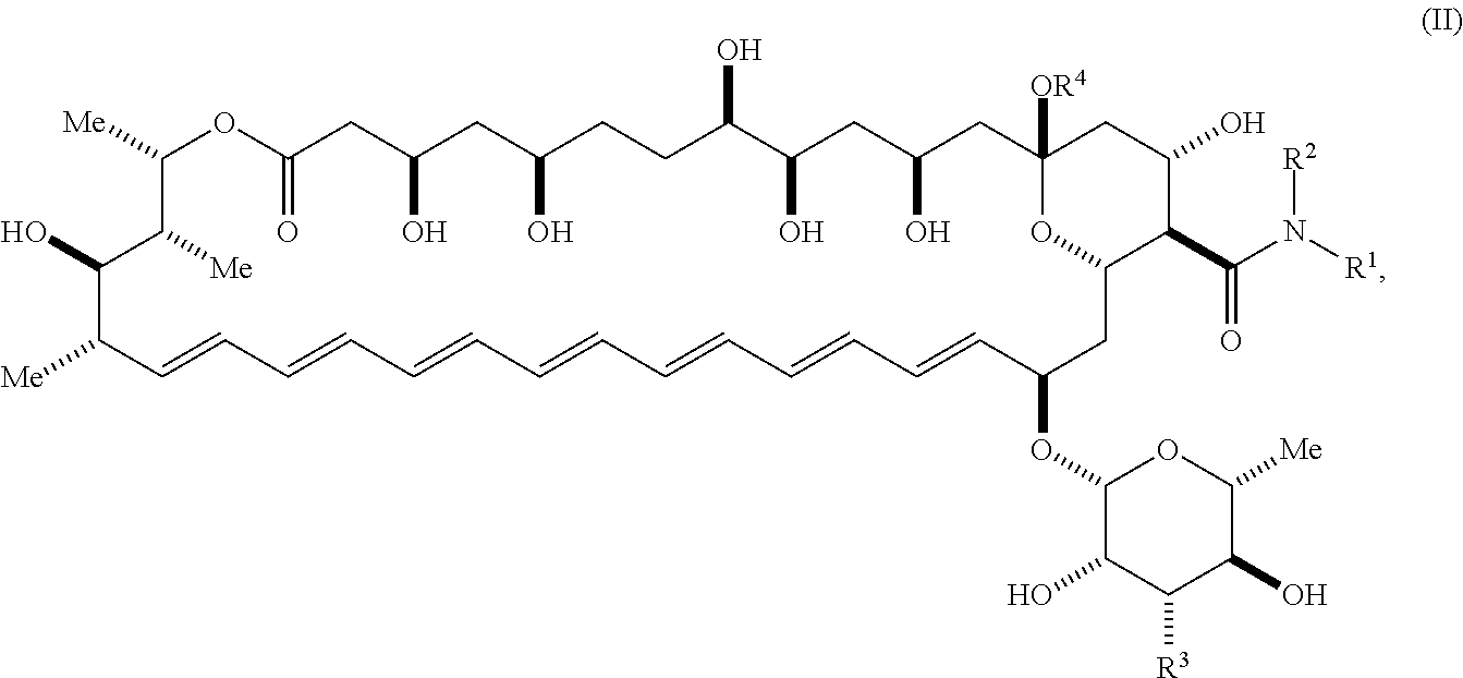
C1([Me])C=CC=CC=CC=CC=CC=CC=CC(OC2C(O)C([R3])C(O)C([Me])O2)CC2C(C(N([R2])[R1])=O)C(O)CC([OR4])(CC(O)CC(O)C(O)CCC(O)CC(O)CC(=O)OC([Me])C([Me])C1O)O2
